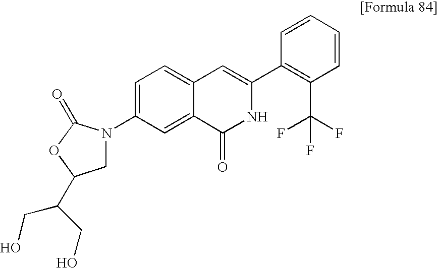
C1=CC=CC(C2=CC3=CC=C(N4CC(C(CO)CO)OC4=O)C=C3C(=O)N2)=C1C(F)(F)F
